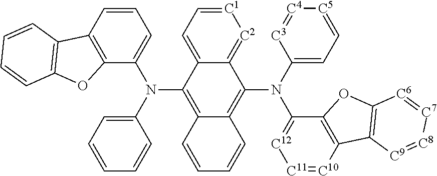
[C1]1=CC=C2C(=[C2]1)C(N(C1=CC=[C5][C4]=[C3]1)C1=[C12][C11]=[C10]C3=C1OC1=C3[C9]=[C8][C7]=[C6]1)=C1C(=C2N(C2=CC=CC=C2)C2=CC=CC3=C2OC2=C3C=CC=C2)C=CC=C1
